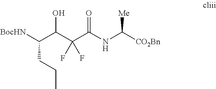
[BocHN]C(C(C(C(=O)NC([CO2Bn])[Me])(F)F)O)CCC
